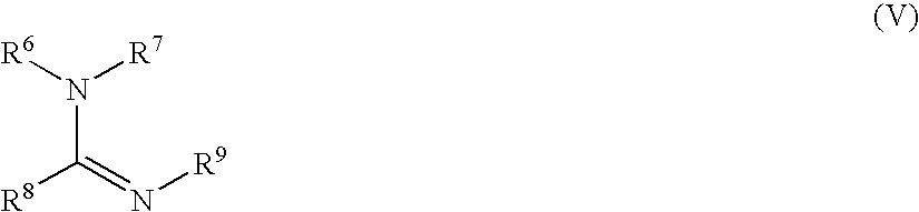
N(C(=N[R9])[R8])([R7])[R6]
